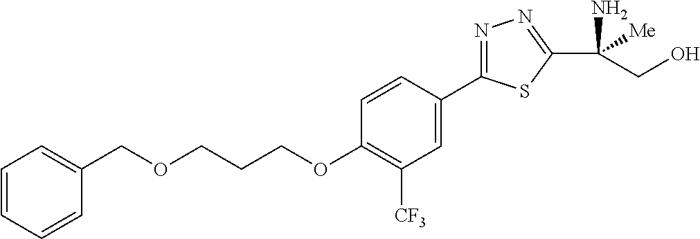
C1=CC=CC(COCCCOC2=C([CF3])C=C(C3=NN=C(C(N)([Me])CO)S3)C=C2)=C1
